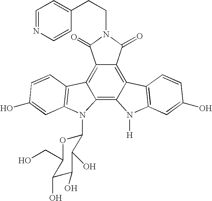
C12=C3C(=C4C(=C1C(=O)N(CCC1=CC=NC=C1)C2=O)C1=C(N4[H])C=C(O)C=C1)N(C1OC(CO)C(O)C(O)C1O)C1=C3C=CC(O)=C1
